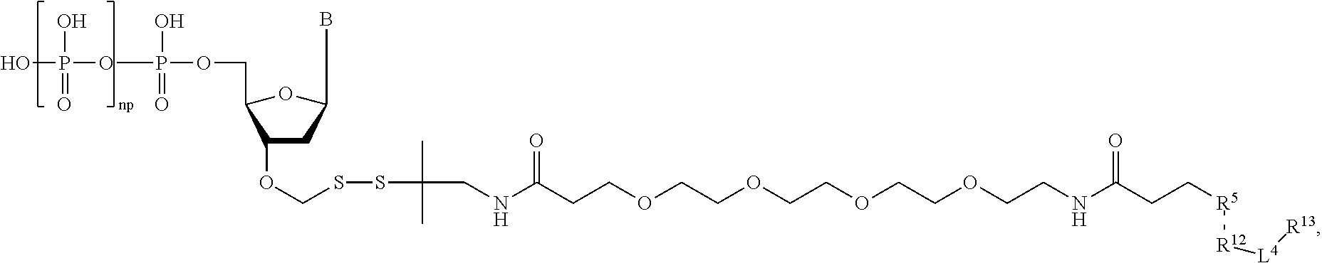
OP(OP(O)(=O)OCC1OC(B)CC1OCSSC(C)(C)CNC(CCOCCOCCOCCOCCNC(CC[R5][R12][L4][R13])=O)=O)(O)=O
